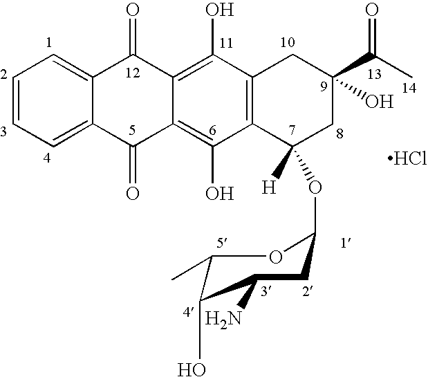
C1=CC=C2C(=C1)C(=O)C1=C(O)C3=C(C(O)=C1C2=O)C([H])(OC1CC(N)C(O)C(C)O1)CC(C(C)=O)(O)C3.Cl
